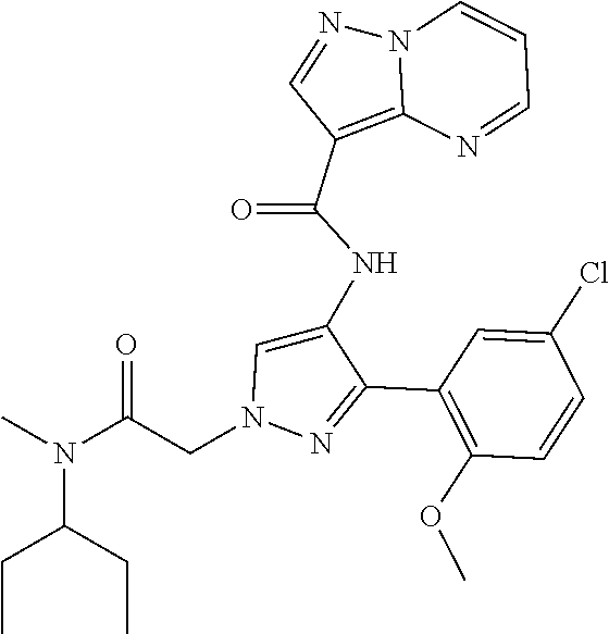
C1(C2=NN(CC(N(C)C(CC)CC)=O)C=C2NC(C2=C3N(N=C2)C=CC=N3)=O)=C(OC)C=CC(Cl)=C1
